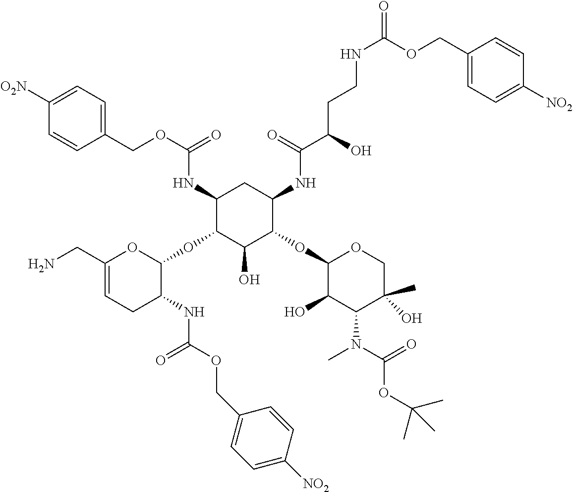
C1(NC(OCC2=CC=C([O2N])C=C2)=O)C(OC2OC(CN)=CCC2NC(=O)OCC2=CC=C([NO2])C=C2)C(O)C(OC2C(O)C(N(C(OC(C)(C)C)=O)C)C(C)(O)CO2)C(NC(C(CCNC(=O)OCC2=CC=C([NO2])C=C2)O)=O)C1
